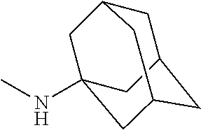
CNC12CC3CC(CC(C1)C3)C2
